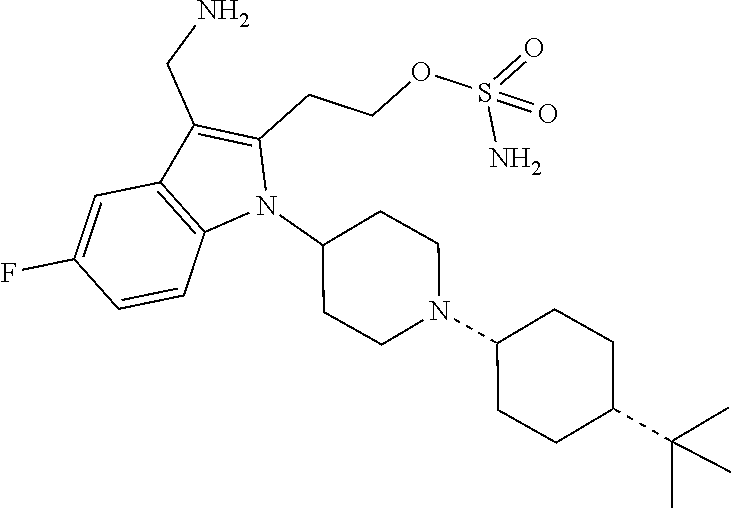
N1(C2CCN(C3CCC(C(C)(C)C)CC3)CC2)C(CCOS(=O)(N)=O)=C(CN)C2=C1C=CC(F)=C2
